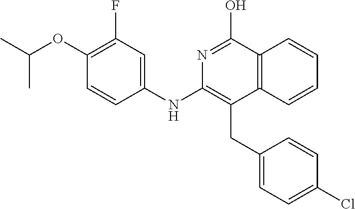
C1(NC2=C(CC3=CC=C(Cl)C=C3)C3=C(C(O)=N2)C=CC=C3)=CC(F)=C(OC(C)C)C=C1
